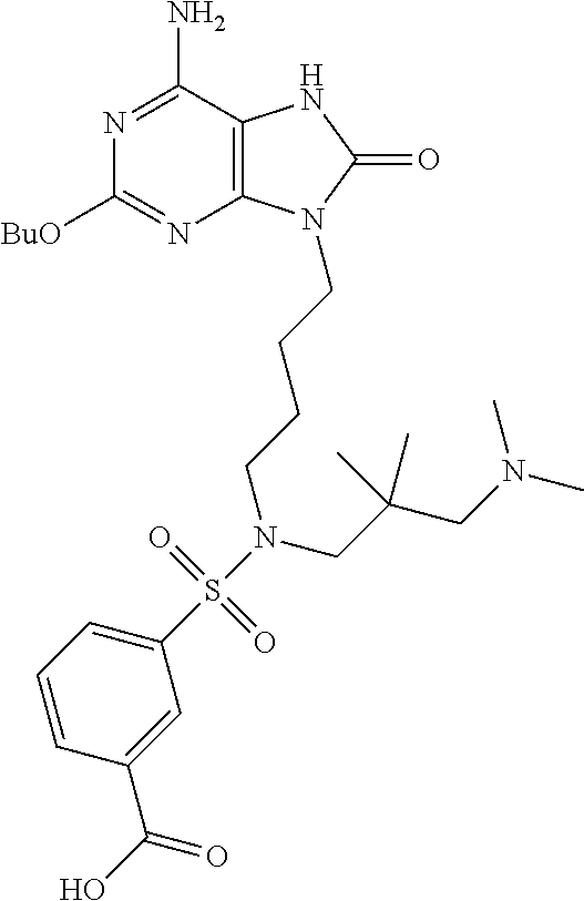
C12=C(C(N)=NC([BuO])=N1)NC(=O)N2CCCCN(S(C1=CC=CC(C(O)=O)=C1)(=O)=O)CC(CN(C)C)(C)C
